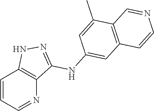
C1=CC=NC2=C1NN=C2NC1=CC2=C(C(C)=C1)C=NC=C2
